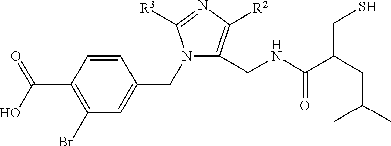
C1(Br)=C(C(O)=O)C=CC(CN2C(CNC(C(CC(C)C)CS)=O)=C([R2])N=C2[R3])=C1
